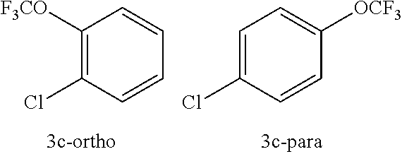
C1=C(Cl)C=CC([OCF3])=C1.C1([F3CO])=C(Cl)C=CC=C1
